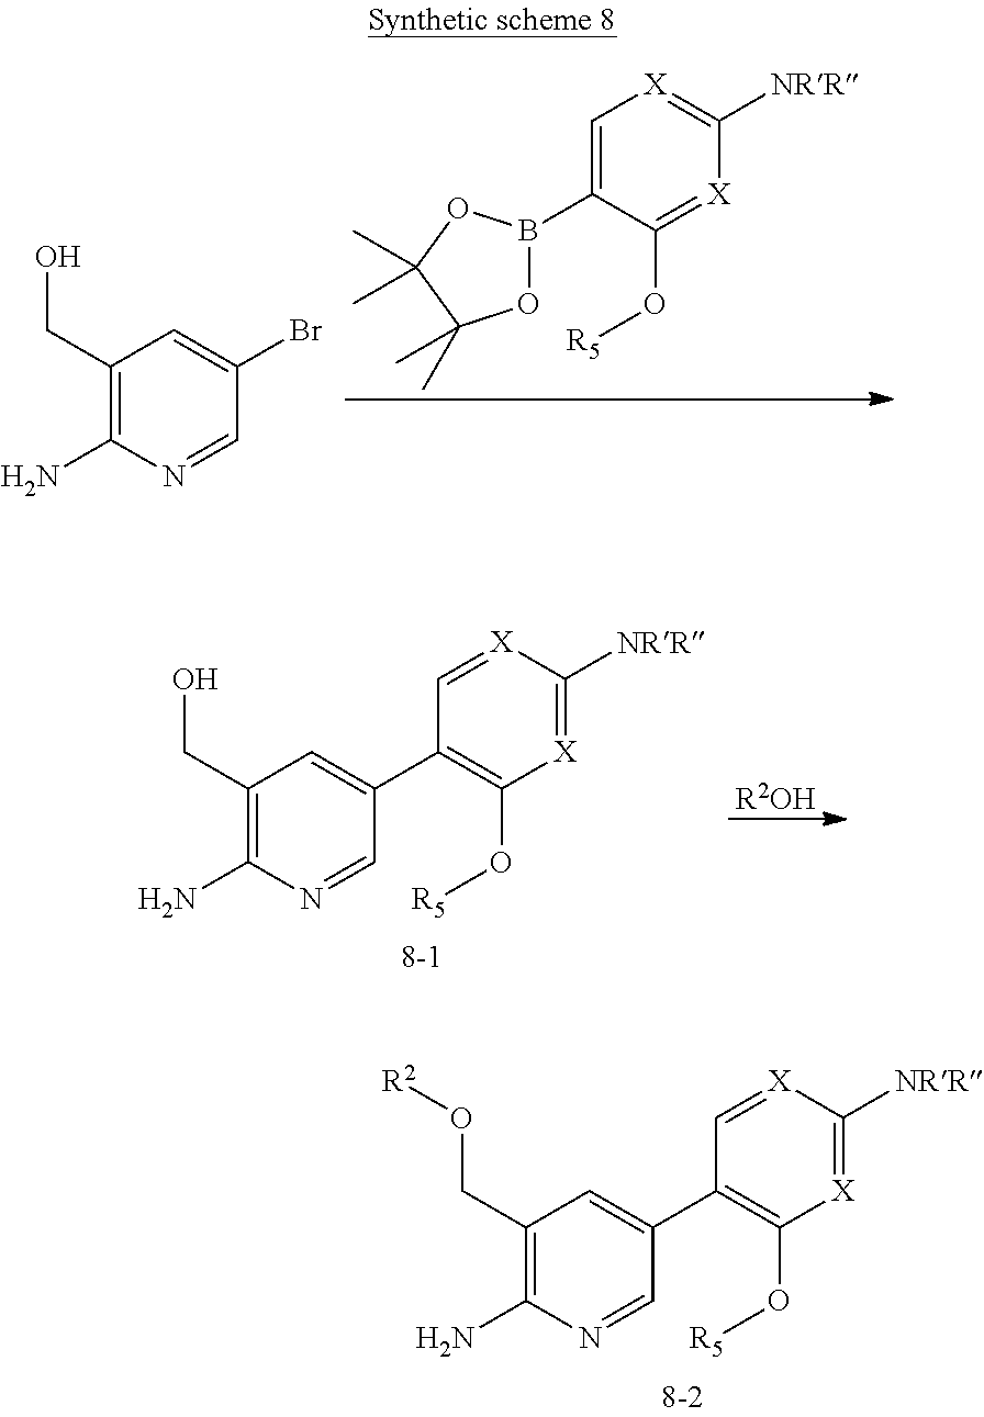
C1=C(B2OC(C)(C)C(C)(C)O2)C(O[R5])=[X]C([NRR])=[X]1.C1(CO)=C(N)N=CC(Br)=C1.C1=[X]C([NRR])=[X]C(O[R5])=C1C1=CC(CO)=C(N)N=C1.[R2OH].C1=[X]C([NRR])=[X]C(O[R5])=C1C1=CC(CO[R2])=C(N)N=C1
